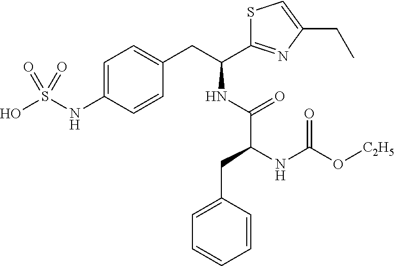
C1=C(NS(O)(=O)=O)C=CC(CC(C2=NC(CC)=CS2)NC(C(NC(O[C2H5])=O)CC2=CC=CC=C2)=O)=C1
